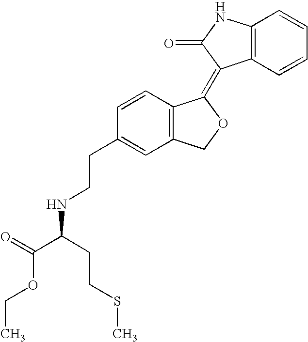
C12=C(C=CC=C1)C(=C1C3=C(CO1)C=C(CCNC(CCSC)C(OCC)=O)C=C3)C(=O)N2
